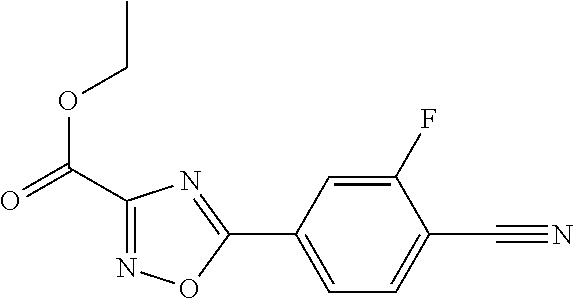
C1(C(OCC)=O)=NOC(C2=CC=C(C#N)C(F)=C2)=N1
